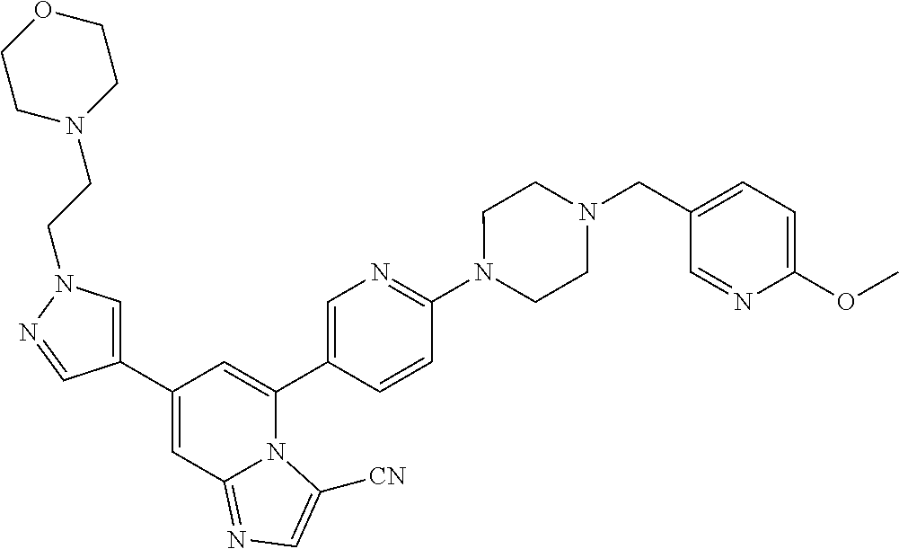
C1(C2=CN(CCN3CCOCC3)N=C2)=CC2=NC=C([CN])N2C(C2=CN=C(N3CCN(CC4=CC=C(OC)N=C4)CC3)C=C2)=C1
